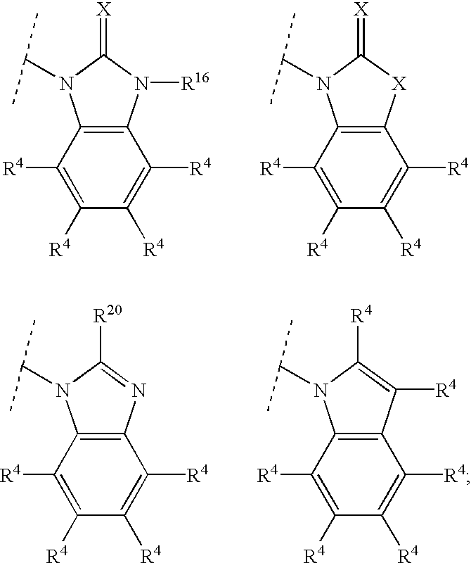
C1([R4])=C([R4])C2=C(C([R4])=C1[R4])N(C(C)C)C(=[X])N2[R16].C1([R4])=C([R4])C2=C(C([R4])=C1[R4])N(C(C)C)C(=[X])[X]2.C1([R4])=C([R4])C2=C(C([R4])=C1[R4])N(C(C)C)C([R20])=N2.C1([R4])=C([R4])C2=C(C([R4])=C1[R4])N(C(C)C)C([R4])=C2[R4]
